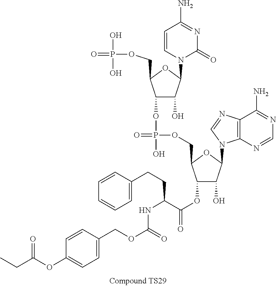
C1(OP(=O)(OCC2C(OC(=O)C(NC(=O)OCC3=CC=C(OC(CC)=O)C=C3)CCC3=CC=CC=C3)C(O)C(N3C4=C(N=C3)C(N)=NC=N4)O2)O)C(O)C(N2C(=O)N=C(N)C=C2)OC1COP(=O)(O)O
